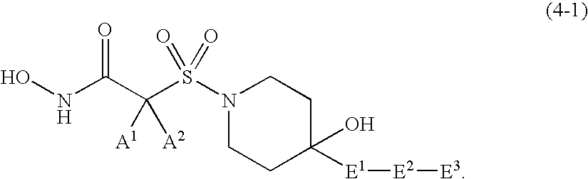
ONC(C(S(N1CCC([E1][E2][E3])(O)CC1)(=O)=O)([A1])[A2])=O
